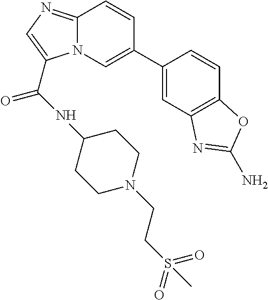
C12=NC=C(C(NC3CCN(CCS(=O)(=O)C)CC3)=O)N1C=C(C1=CC3=C(C=C1)OC(N)=N3)C=C2
